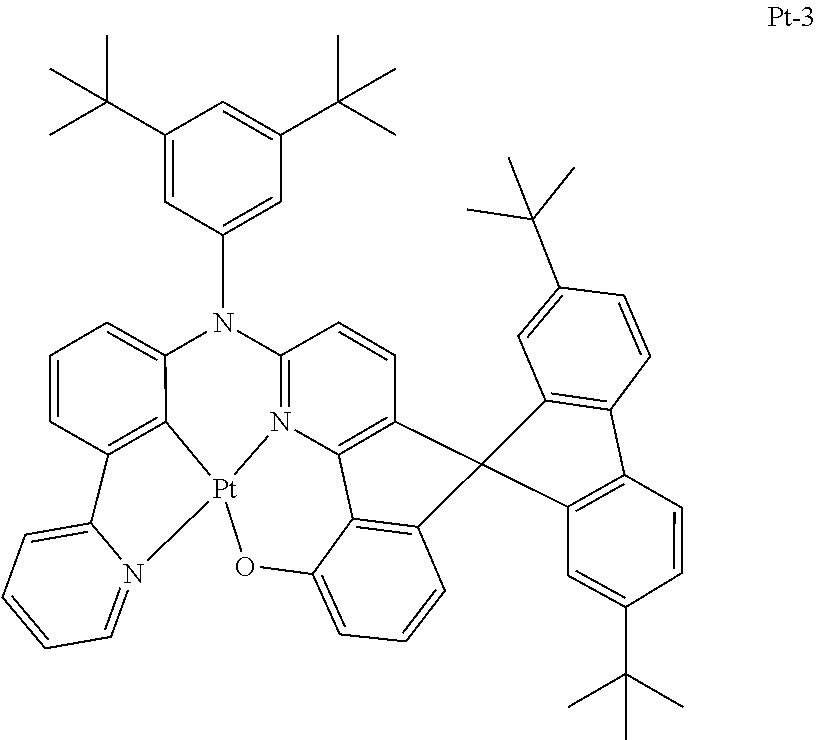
C1(N2C3=CC=CC4=C3[Pt]3(OC5=CC=CC6=C5C5=C(C=CC2=N35)C62C3=C(C=CC(C(C)(C)C)=C3)C3=C2C=C(C(C)(C)C)C=C3)N2=CC=CC=C42)=CC(C(C)(C)C)=CC(C(C)(C)C)=C1
